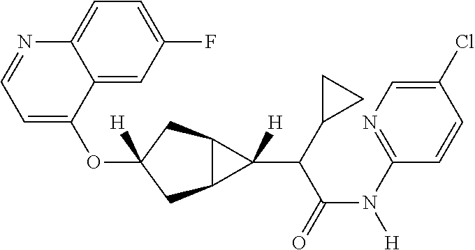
O(C1([H])CC2C(C1)C2(C(C(N([H])C1=NC=C(Cl)C=C1)=O)C1CC1)[H])C1=CC=NC2=CC=C(F)C=C12
